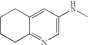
C1=C2C(=NC=C1NC)CCCC2
